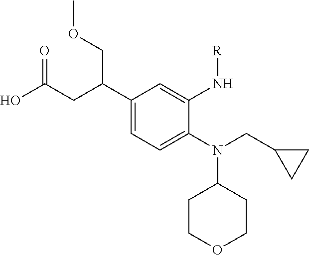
N(C1CCOCC1)(CC1CC1)C1=CC=C(C(CC(O)=O)COC)C=C1N[R]
